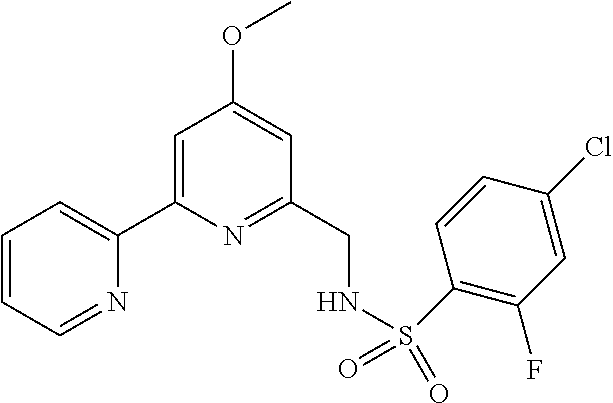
C1=CC=NC(C2=CC(OC)=CC(CNS(C3=C(F)C=C(Cl)C=C3)(=O)=O)=N2)=C1
